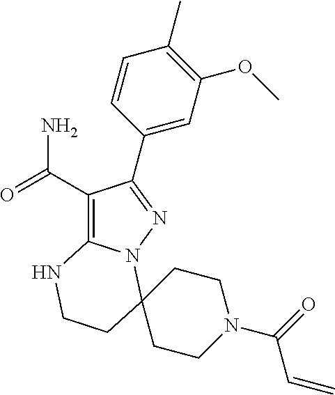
C1(C(=O)N)=C2N(N=C1C1=CC(OC)=C(C)C=C1)C1(CCN2)CCN(C(=O)C=C)CC1
